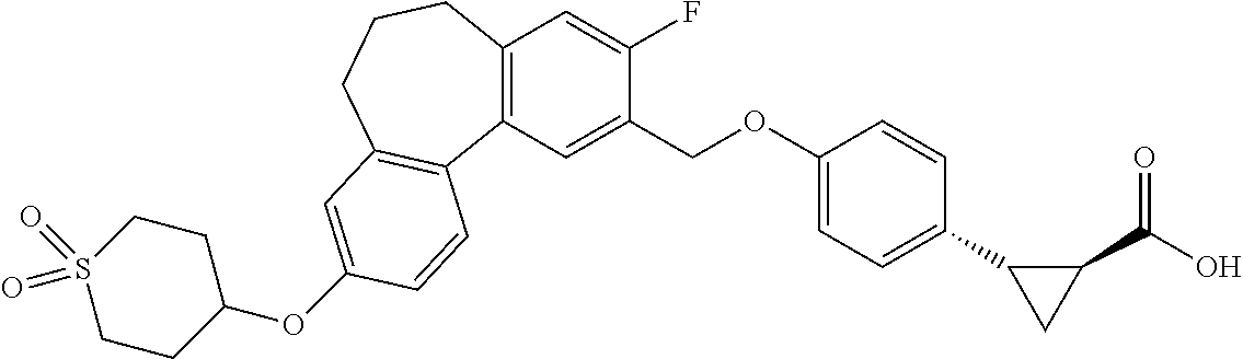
C1(OC2=CC3=C(C4=C(C=C(F)C(COC5=CC=C(C6CC6C(=O)O)C=C5)=C4)CCC3)C=C2)CCS(=O)(=O)CC1
